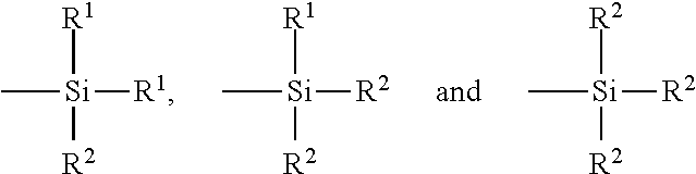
[R1][Si](C)([R1])[R2].[R1][Si](C)([R2])[R2].[R2][Si](C)([R2])[R2]
